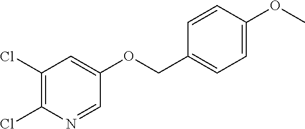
O(C)C1=CC=C(COC2=CC(Cl)=C(Cl)N=C2)C=C1
